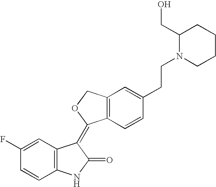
C1=C(F)C=CC2=C1C(=C1C3=C(CO1)C=C(CCN1CCCCC1CO)C=C3)C(=O)N2
